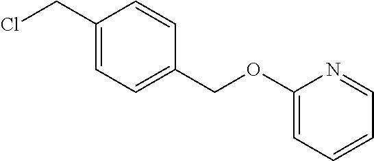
C1(CCl)=CC=C(COC2=CC=CC=N2)C=C1
